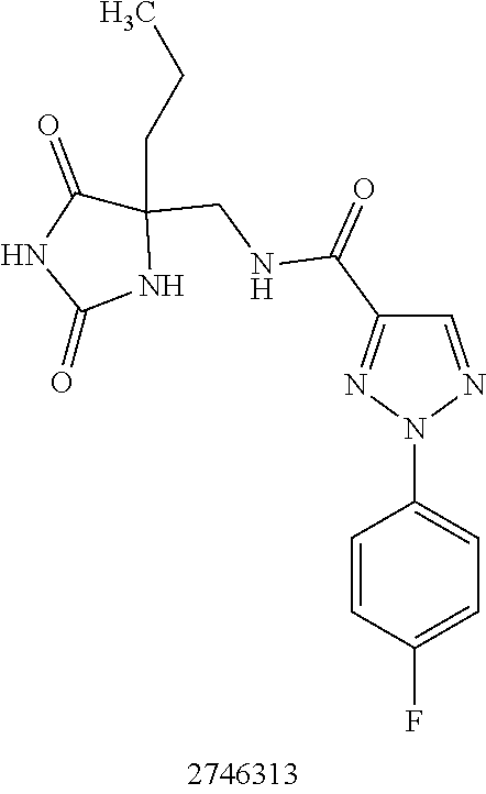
C1=NN(C2=CC=C(F)C=C2)N=C1C(=O)NCC1(CCC)C(=O)NC(=O)N1
